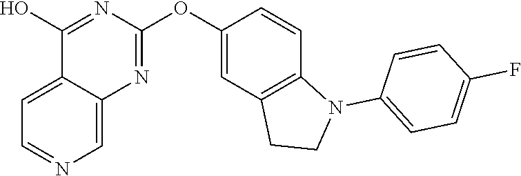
C12=CC=NC=C1N=C(OC1=CC3=C(C=C1)N(C1=CC=C(F)C=C1)CC3)N=C2O
